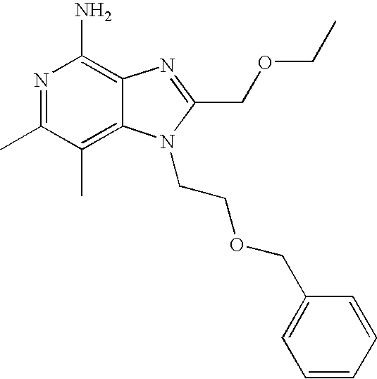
N1=C(C)C(C)=C2C(=C1N)N=C(COCC)N2CCOCC1=CC=CC=C1
